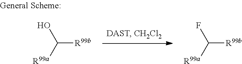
C([R99b])([R99a])O.C([R99b])([R99a])F
